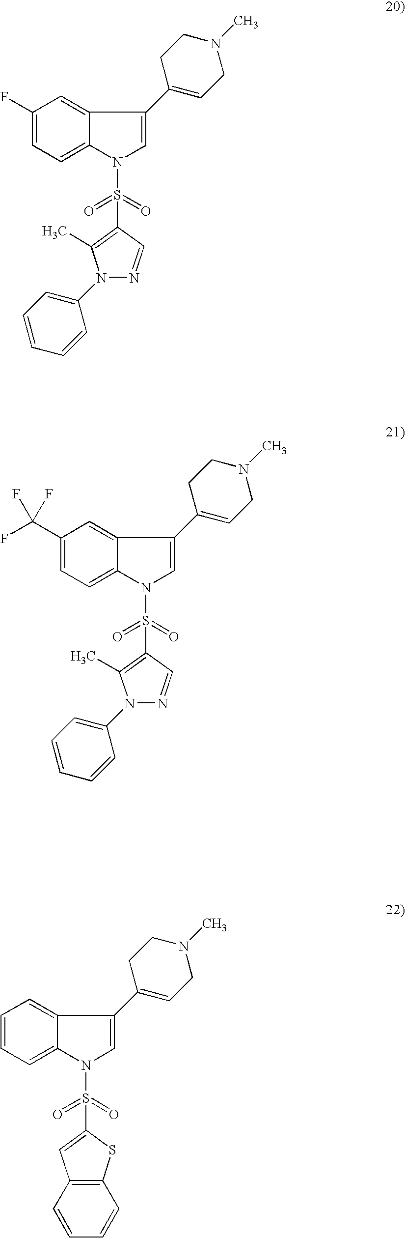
C1(F)=CC=C2C(=C1)C(C1=CCN(C)CC1)=CN2S(=O)(=O)C1=C(C)N(C2=CC=CC=C2)N=C1.C1(C(F)(F)F)=CC=C2C(=C1)C(C1=CCN(C)CC1)=CN2S(=O)(=O)C1=C(C)N(C2=CC=CC=C2)N=C1.C1=CC=C2C(=C1)C(C1=CCN(C)CC1)=CN2S(=O)(=O)C1=CC2=C(S1)C=CC=C2
